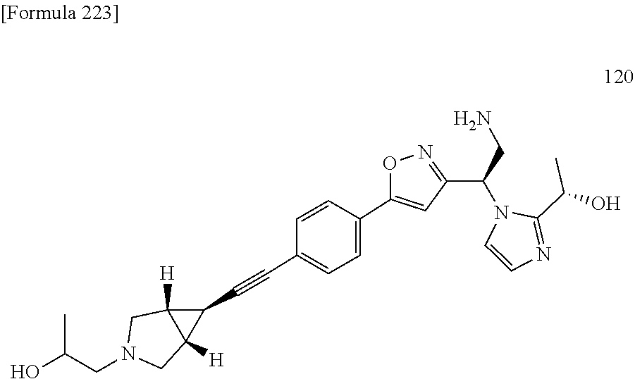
C1(C(C)O)=NC=CN1C(C1=NOC(C2=CC=C(C#CC3C4([H])C3([H])CN(CC(O)C)C4)C=C2)=C1)CN
